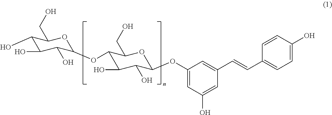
C1(O)C(O)C(O)C(OC2C(O)C(O)C(OC3=CC(O)=CC(C=CC4=CC=C(O)C=C4)=C3)OC2CO)OC1CO
